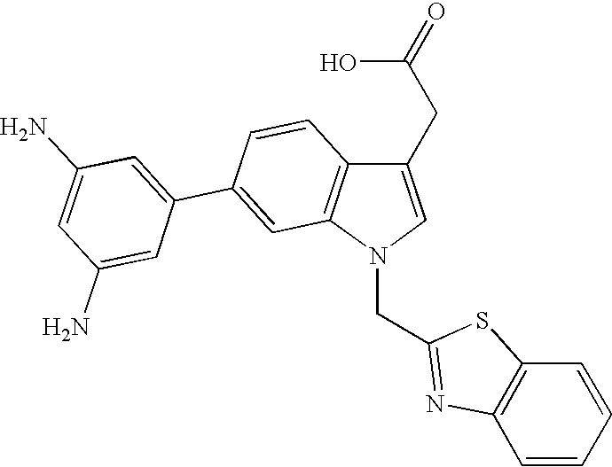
C(N1C=C(CC(=O)O)C2=C1C=C(C1=CC(N)=CC(N)=C1)C=C2)C1=NC2=C(C=CC=C2)S1
